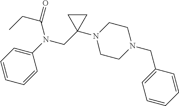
C1=CC=C(N(CC2(N3CCN(CC4=CC=CC=C4)CC3)CC2)C(=O)CC)C=C1
